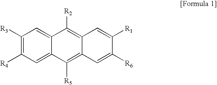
C1([R3])=C([R4])C=C2C(=C1)C([R2])=C1C(=C2[R5])C=C([R6])C([R1])=C1
